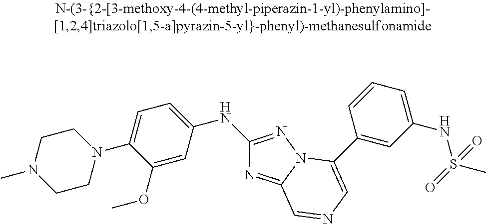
C1CN(C2=CC=C(NC3=NN4C(=N3)C=NC=C4C3=CC(NS(=O)(C)=O)=CC=C3)C=C2OC)CCN1C
